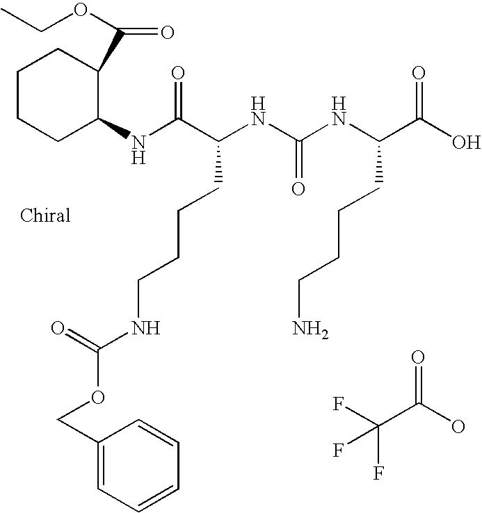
N(C(C(NC(NC(C(O)=O)CCCCN)=O)CCCCNC(OCC1=CC=CC=C1)=O)=O)C1CCCCC1C(OCC)=O.FC(C(O)=O)(F)F
